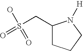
C1(CS(=O)(O)=O)CCCN1[H]
